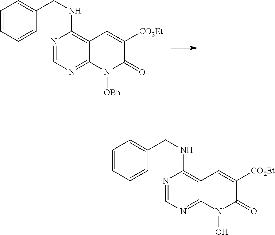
N1=CN=C2C(=C1NCC1=CC=CC=C1)C=C([CO2Et])C(=O)N2[OBn].N1=CN=C2C(=C1NCC1=CC=CC=C1)C=C([CO2Et])C(=O)N2O
